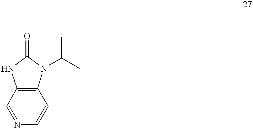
C12=C(N(C(C)C)C(=O)N1)C=CN=C2
